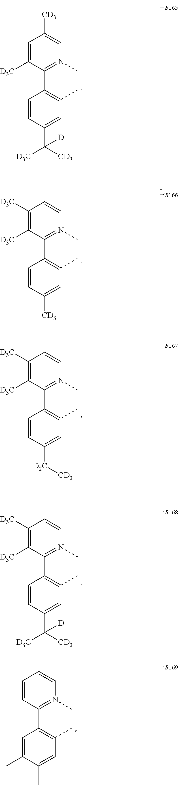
C1=CC(C([CD3])([D3C])[D])=CC(C)=C1C1=N(C)C=C([CD3])C=C1[D3C].C1=CC([CD3])=CC(C)=C1C1=N(C)C=CC([D3C])=C1[D3C].C1=CC([D2C][CD3])=CC(C)=C1C1=N(C)C=CC([D3C])=C1[D3C].C1=CC(C([CD3])([D3C])[D])=CC(C)=C1C1=N(C)C=CC([D3C])=C1[D3C].C1=C(C)C(C)=CC(C)=C1C1=N(C)C=CC=C1
